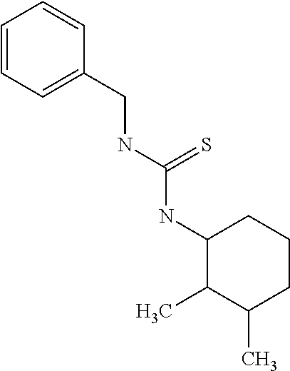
C1=CC=C(CNC(NC2C(C)C(C)CCC2)=S)C=C1
